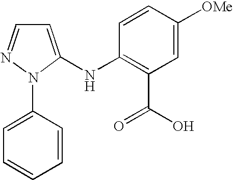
N(C1=C(C(O)=O)C=C([OMe])C=C1)C1=CC=NN1C1=CC=CC=C1
